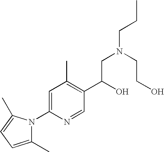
C1(C)=CC=C(C)N1C1=CC(C)=C(C(O)CN(CCO)CCC)C=N1
